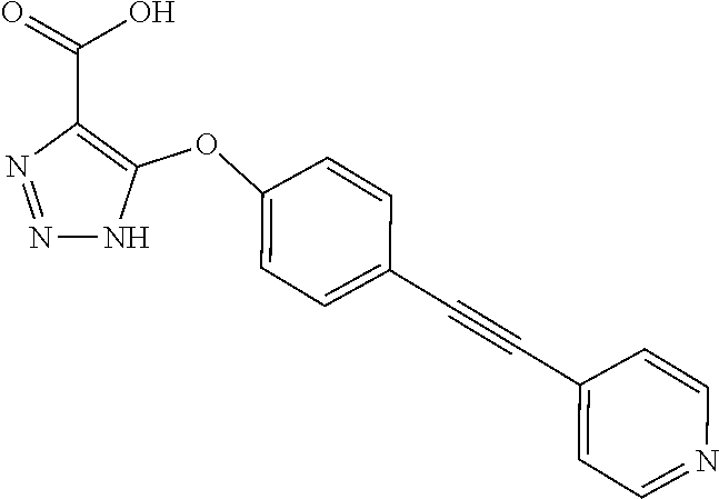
N1=NC(C(=O)O)=C(OC2=CC=C(C#CC3=CC=NC=C3)C=C2)N1
